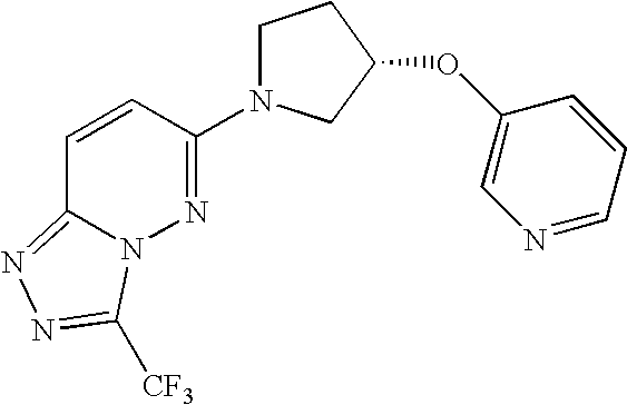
C1=CC(N2CCC(OC3=CN=CC=C3)C2)=NN2C1=NN=C2[CF3]
